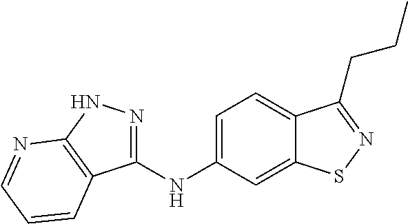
C1(NC2=CC=C3C(=C2)SN=C3CCC)=NNC2=C1C=CC=N2
